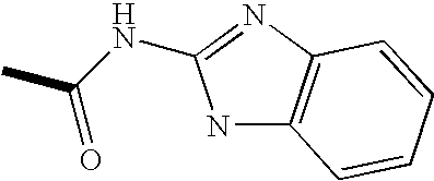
C12=C(N=C(NC(=O)C)N1)C=CC=C2
